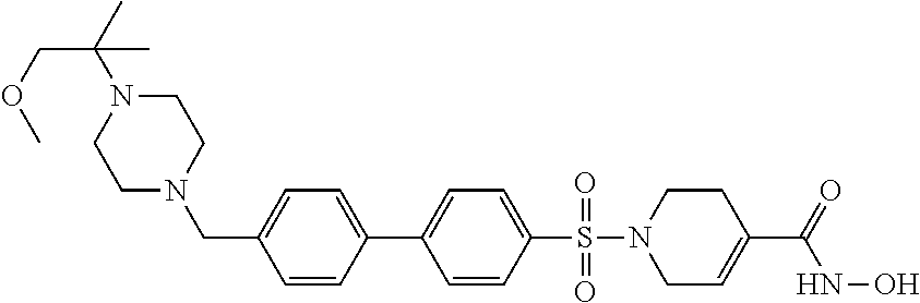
C1=CC(C2=CC=C(S(=O)(=O)N3CC=C(C(=O)NO)CC3)C=C2)=CC=C1CN1CCN(C(COC)(C)C)CC1
